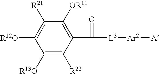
C1([R13O])=C([R22])C(C(=O)[L3][Ar2][A])=C([OR11])C([R21])=C1[R12O]
